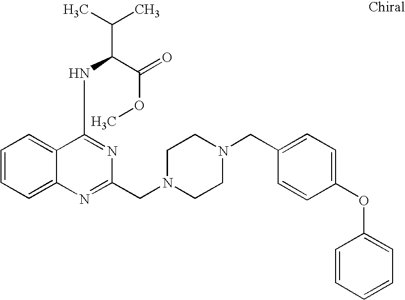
C1=CC=C2C(=C1)C(NC(C(C)C)C(=O)OC)=NC(CN1CCN(CC3=CC=C(OC4=CC=CC=C4)C=C3)CC1)=N2
